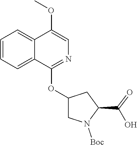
C12=CC=CC=C1C(OC1CN([Boc])C(C(=O)O)C1)=NC=C2OC
